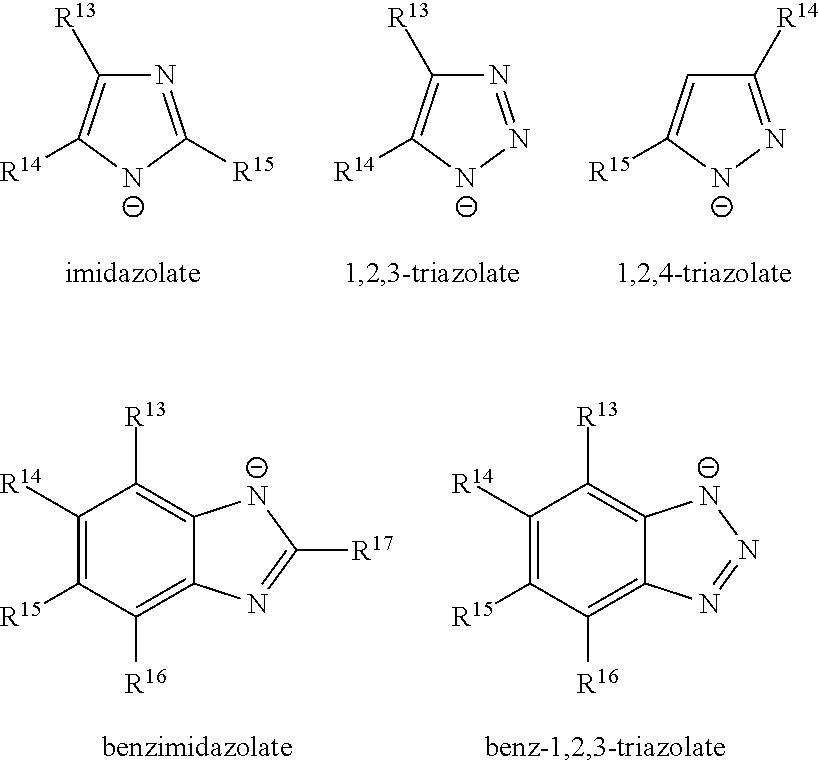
N1=C([R15])[N-]C([R14])=C1[R13].C1([R14])=N[N-]C([R15])=C1.N1=N[N-]C([R14])=C1[R13].C1([R14])=C([R15])C([R16])=C2C(=C1[R13])[N-]C([R17])=N2.C1([R14])=C([R15])C([R16])=C2C(=C1[R13])[N-]N=N2
